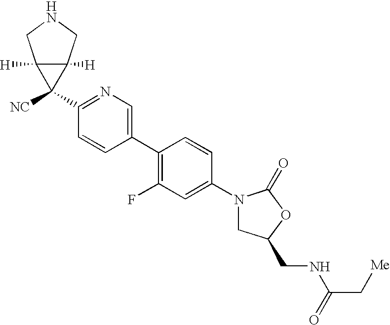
C1(N2CC(CNC(C[Me])=O)OC2=O)=CC(F)=C(C2=CN=C(C3([NC])C4([H])C3([H])CNC4)C=C2)C=C1
